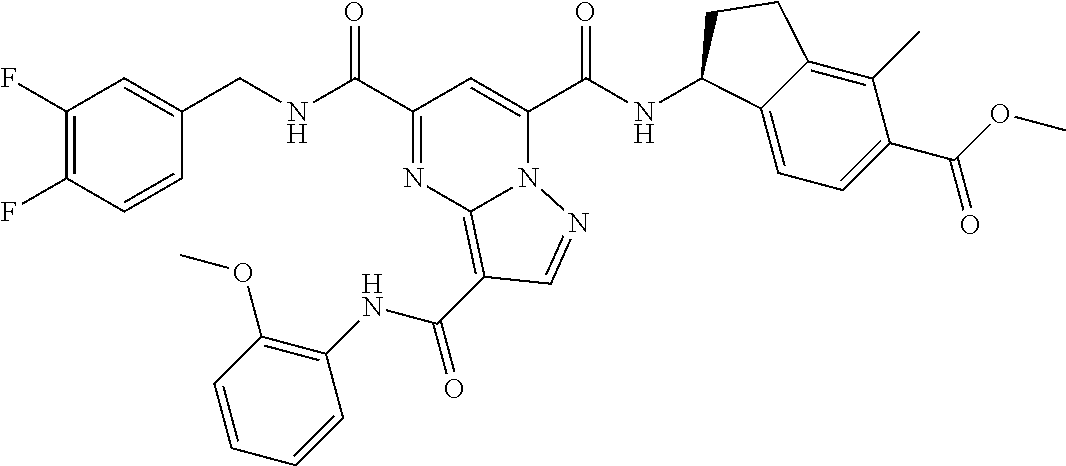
C1(F)=C(F)C=CC(CNC(C2=NC3=C(C(NC4=C(OC)C=CC=C4)=O)C=NN3C(C(NC3C4=CC=C(C(OC)=O)C(C)=C4CC3)=O)=C2)=O)=C1
